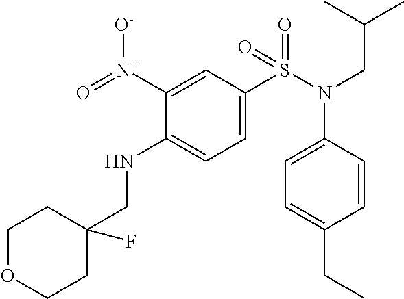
C1([N+](=O)[O-])=CC(S(N(C2=CC=C(CC)C=C2)CC(C)C)(=O)=O)=CC=C1NCC1(F)CCOCC1
